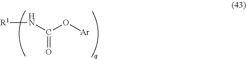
[R1]NC(O[Ar])=O
